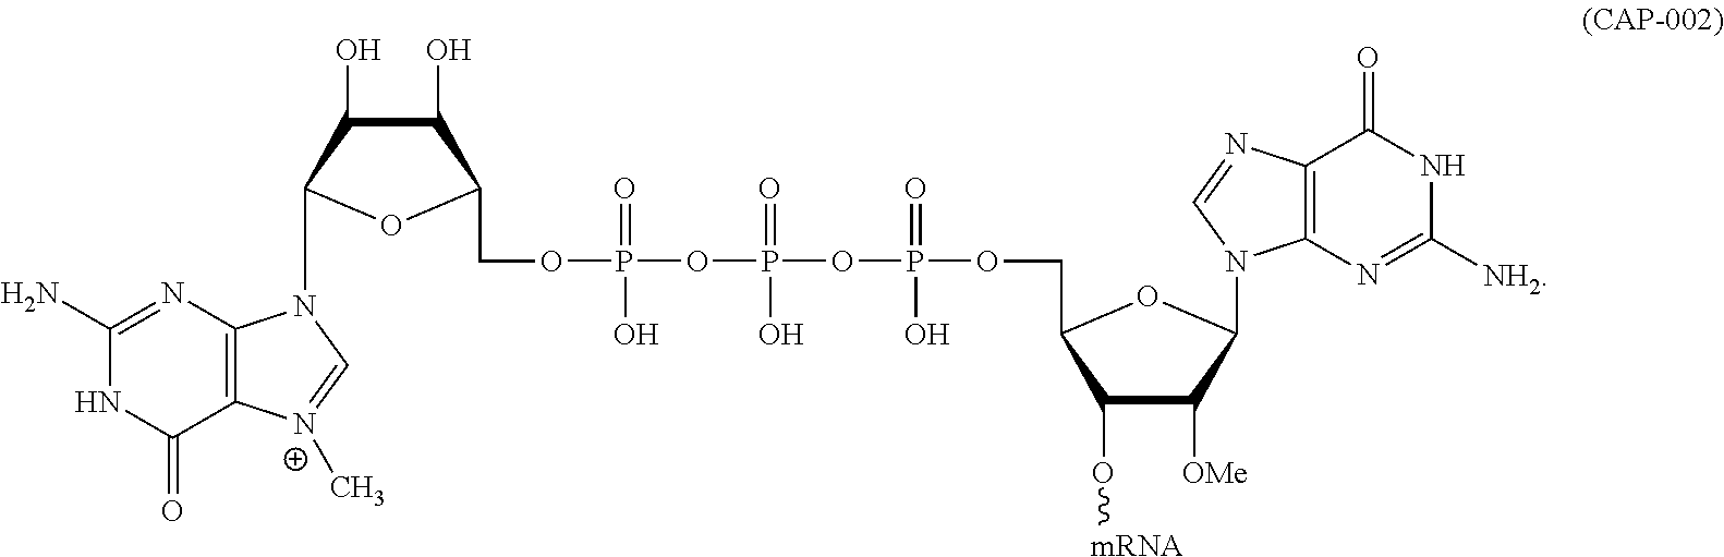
C1(O)C(O)C(N2C3=C([N+](C)=C2)C(=O)NC(N)=N3)OC1COP(OP(OP(OCC1C(O[mRNA])C([OMe])C(N2C3=C(N=C2)C(=O)NC([NH2])=N3)O1)(=O)O)(=O)O)(=O)O
